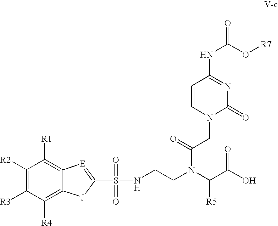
N1(CC(N(C(C(O)=O)[R5])CCNS(=O)(=O)C2=[E]C3=C([R1])C([R2])=C([R3])C([R4])=C3[J]2)=O)C(=O)N=C(NC(O[R7])=O)C=C1
